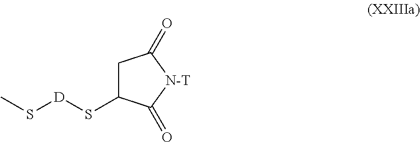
C1C(S[D]SC)C(=O)[N-T]C1=O
